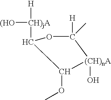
[H][CH)jA](C1OC([H])(C)[(CH)nA](O)C1OC)[(HO]
